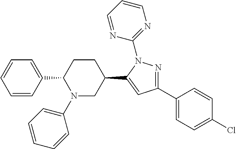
C1(C2N(C3=CC=CC=C3)CC(C3=CC(C4=CC=C(Cl)C=C4)=NN3C3=NC=CC=N3)CC2)=CC=CC=C1
